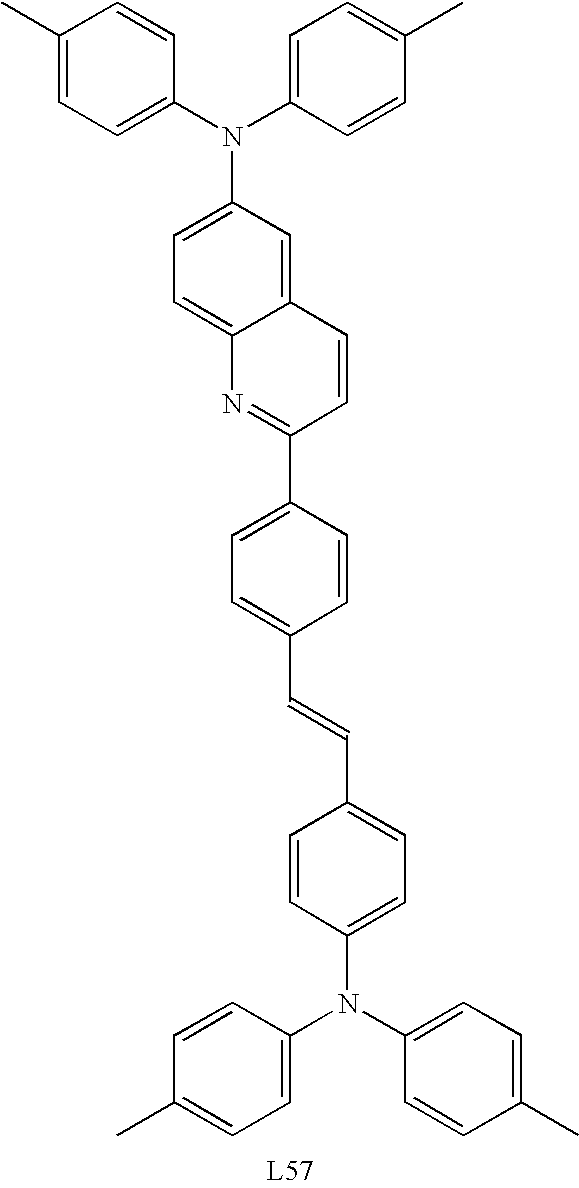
C1(C)=CC=C(N(C2=CC=C(C)C=C2)C2=CC=C3C(=C2)C=CC(C2=CC=C(C=CC4=CC=C(N(C5=CC=C(C)C=C5)C5=CC=C(C)C=C5)C=C4)C=C2)=N3)C=C1
